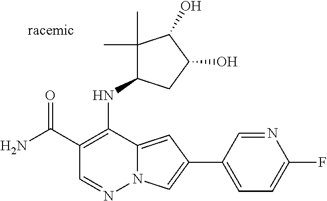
N12C(=CC(C3=CC=C(F)N=C3)=C1)C(NC1C(C)(C)C(O)C(O)C1)=C(C(N)=O)C=N2
